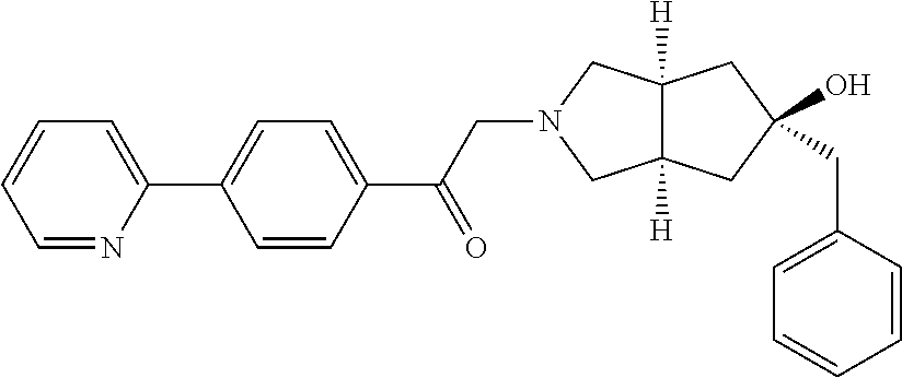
C1=NC(C2=CC=C(C(CN3CC4([H])C([H])(C3)CC(CC3=CC=CC=C3)(O)C4)=O)C=C2)=CC=C1
